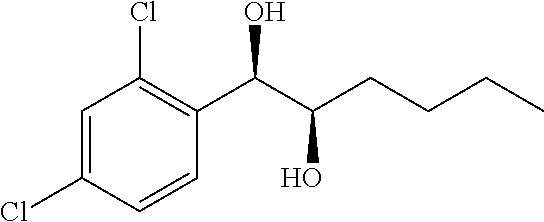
C1=C(Cl)C=CC(C(C(CCCC)O)O)=C1Cl
